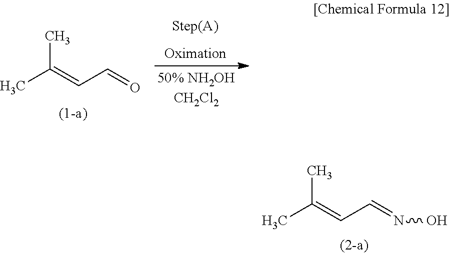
CC(C)=CC=O.CC(C)=CC=NO
